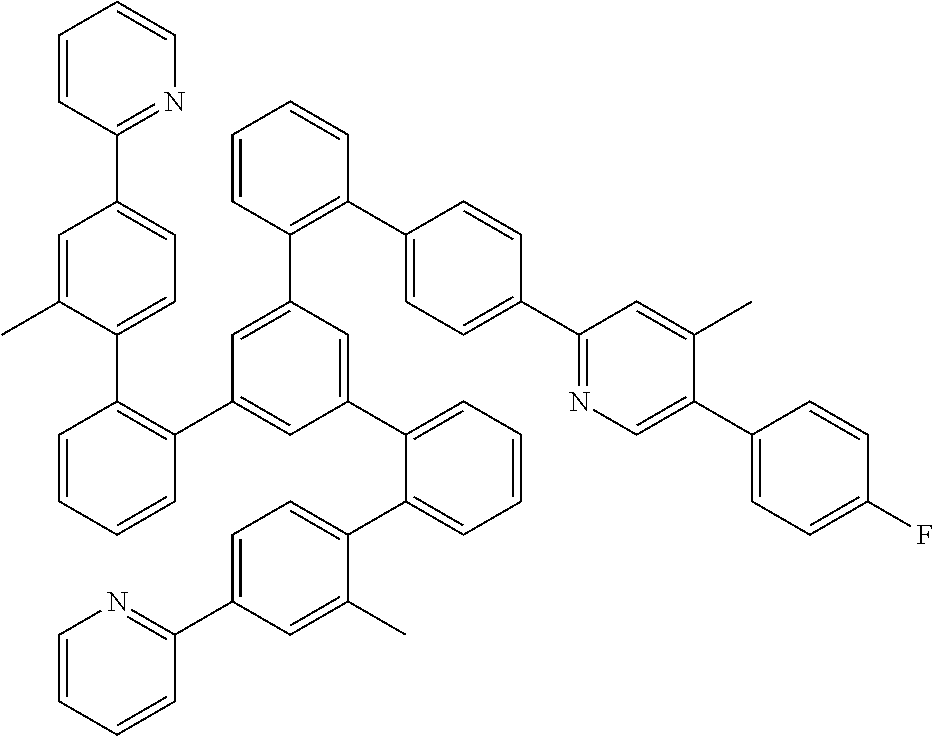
C1=CC(C2=CC=C(C3=C(C4=CC(C5=CC=CC=C5C5=CC=C(C6=NC=CC=C6)C=C5C)=CC(C5=C(C6=CC=C(C7=NC=C(C8=CC=C(F)C=C8)C(C)=C7)C=C6)C=CC=C5)=C4)C=CC=C3)C(C)=C2)=NC=C1
